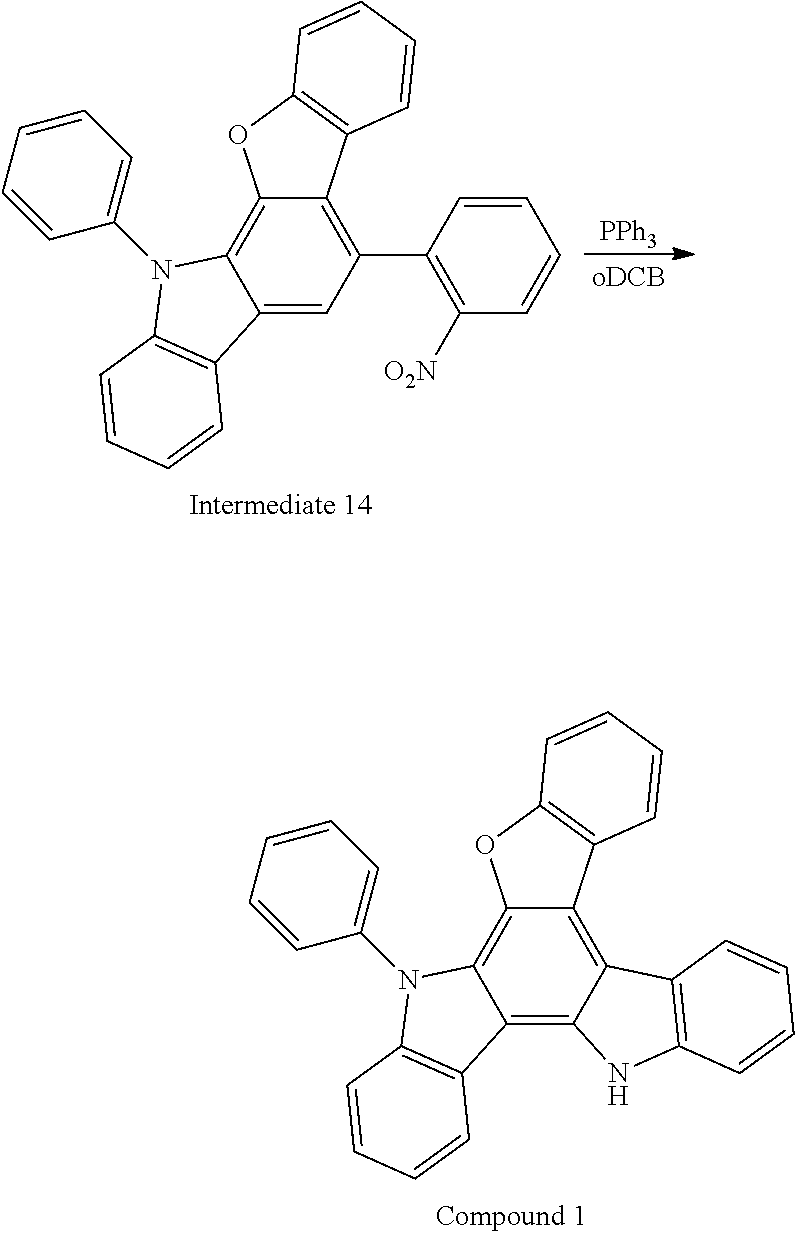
C12=C3C(=C4C(=C1N(C1=CC=CC=C1)C1=C2C=CC=C1)OC1=C4C=CC=C1)C1=C(N3)C=CC=C1.C12=CC(C3=C([O2N])C=CC=C3)=C3C(=C1N(C1=CC=CC=C1)C1=C2C=CC=C1)OC1=C3C=CC=C1.[PPh3]
